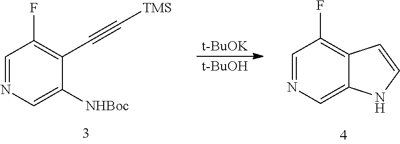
C1=NC=C([NHBoc])C(C#C[TMS])=C1F.C1=NC=C2C(=C1F)C=CN2.[t-BuOK].[t-BuOH]
